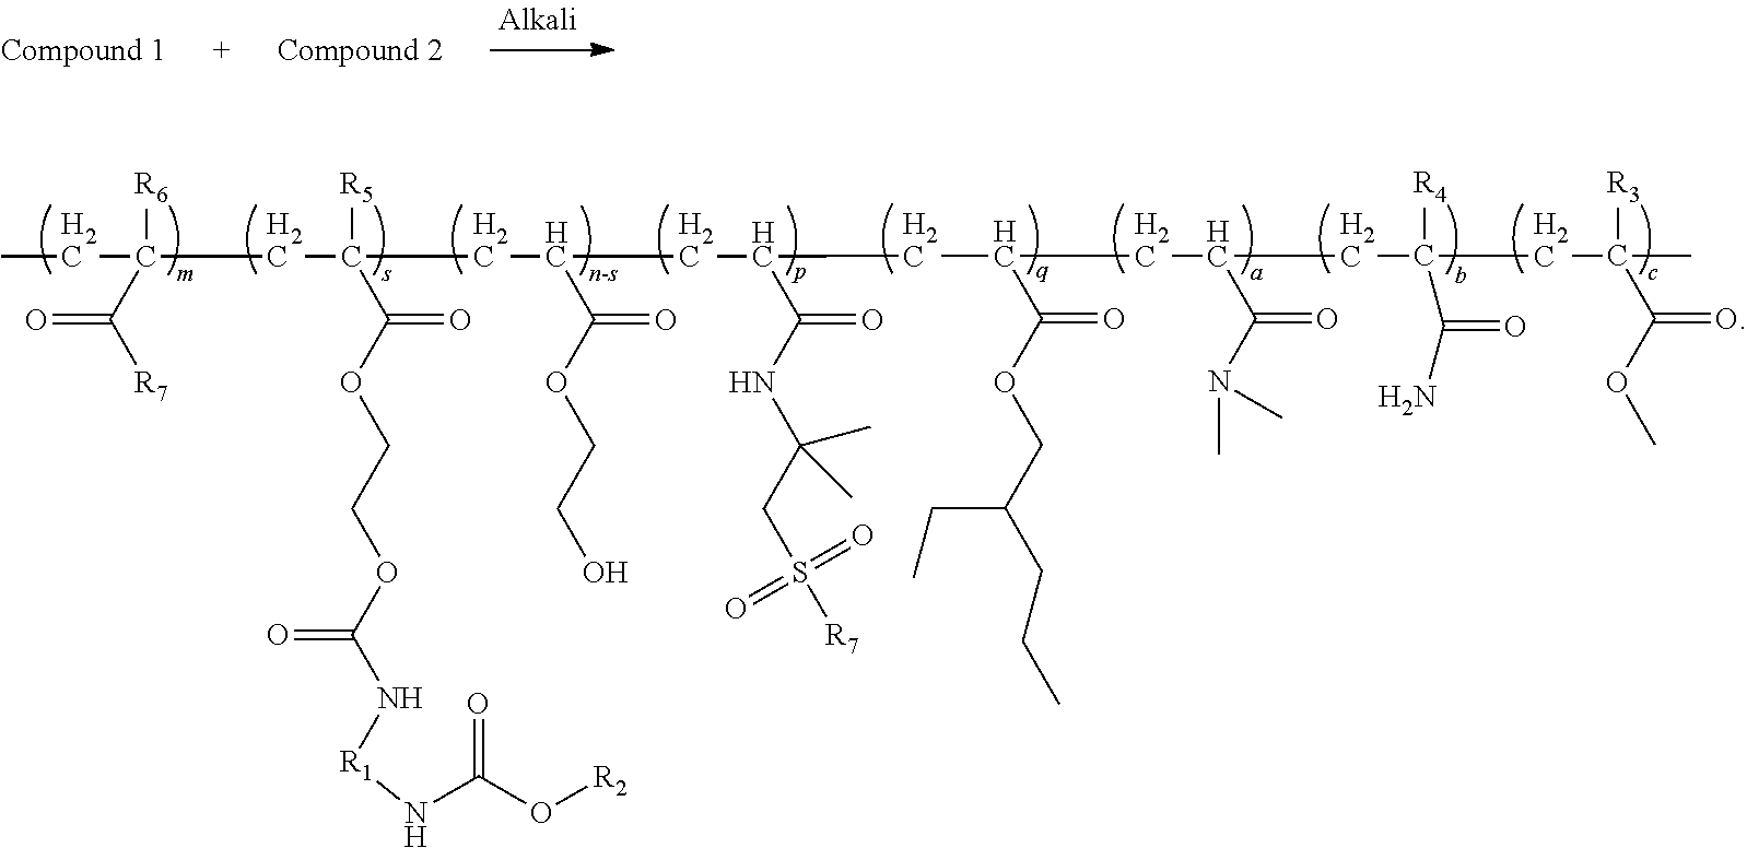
CCC(CC([R5])(C(OCCOC(N[R1]NC(=O)O[R2])=O)=O)CC(C(OCCO)=O)CC(CC(CC(C(N(C)C)=O)CC(CC(C)([R3])C(OC)=O)([R4])C(=O)N)C(=O)OCC(CC)CCC)C(NC(CS([R7])(=O)=O)(C)C)=O)([R6])C([R7])=O
